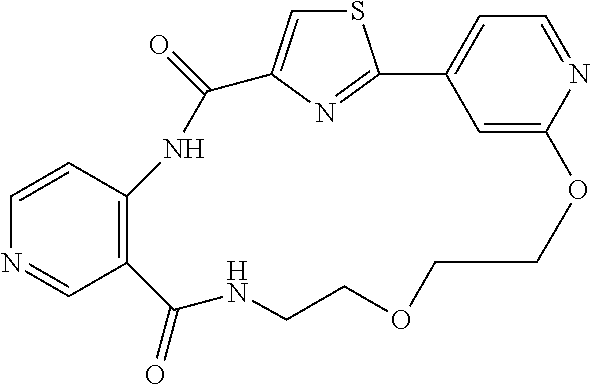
S1C=C2N=C1C1=CC=NC(=C1)OCCOCCNC(=O)C1=C(NC2=O)C=CN=C1
